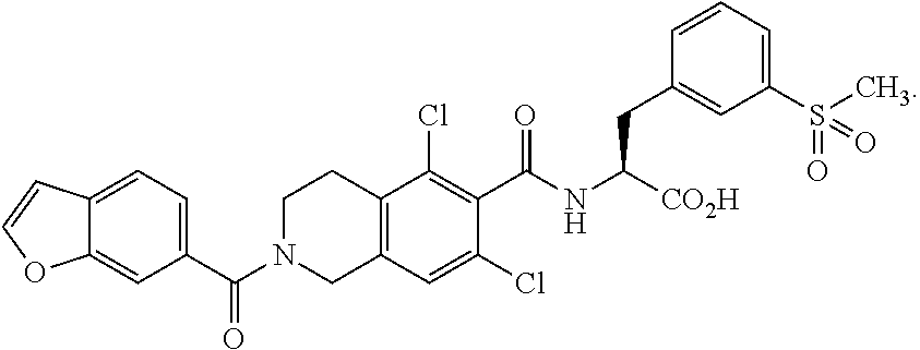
C1(C(N2CC3=C(C(Cl)=C(C(=O)NC([CO2H])CC4=CC(S(C)(=O)=O)=CC=C4)C(Cl)=C3)CC2)=O)=CC=C2C(=C1)OC=C2
